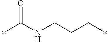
C(NCCCC)(=O)C
